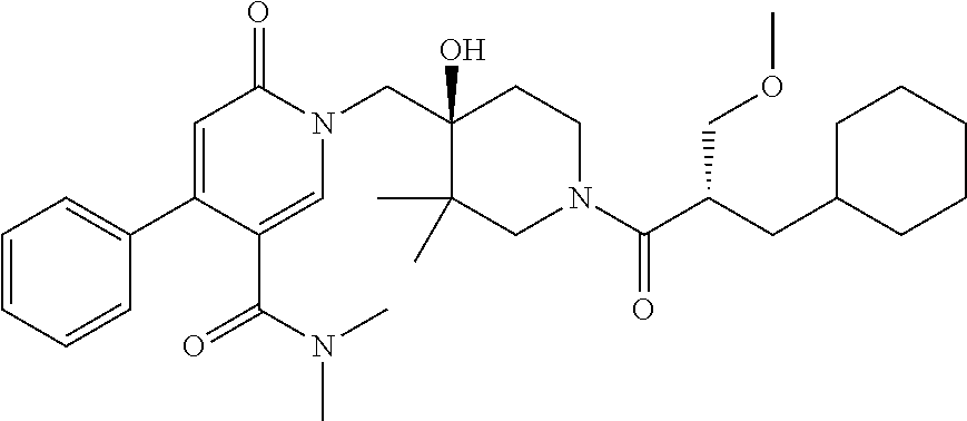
C1=CC=C(C2=CC(=O)N(CC3(O)C(C)(C)CN(C(C(CC4CCCCC4)COC)=O)CC3)C=C2C(N(C)C)=O)C=C1
